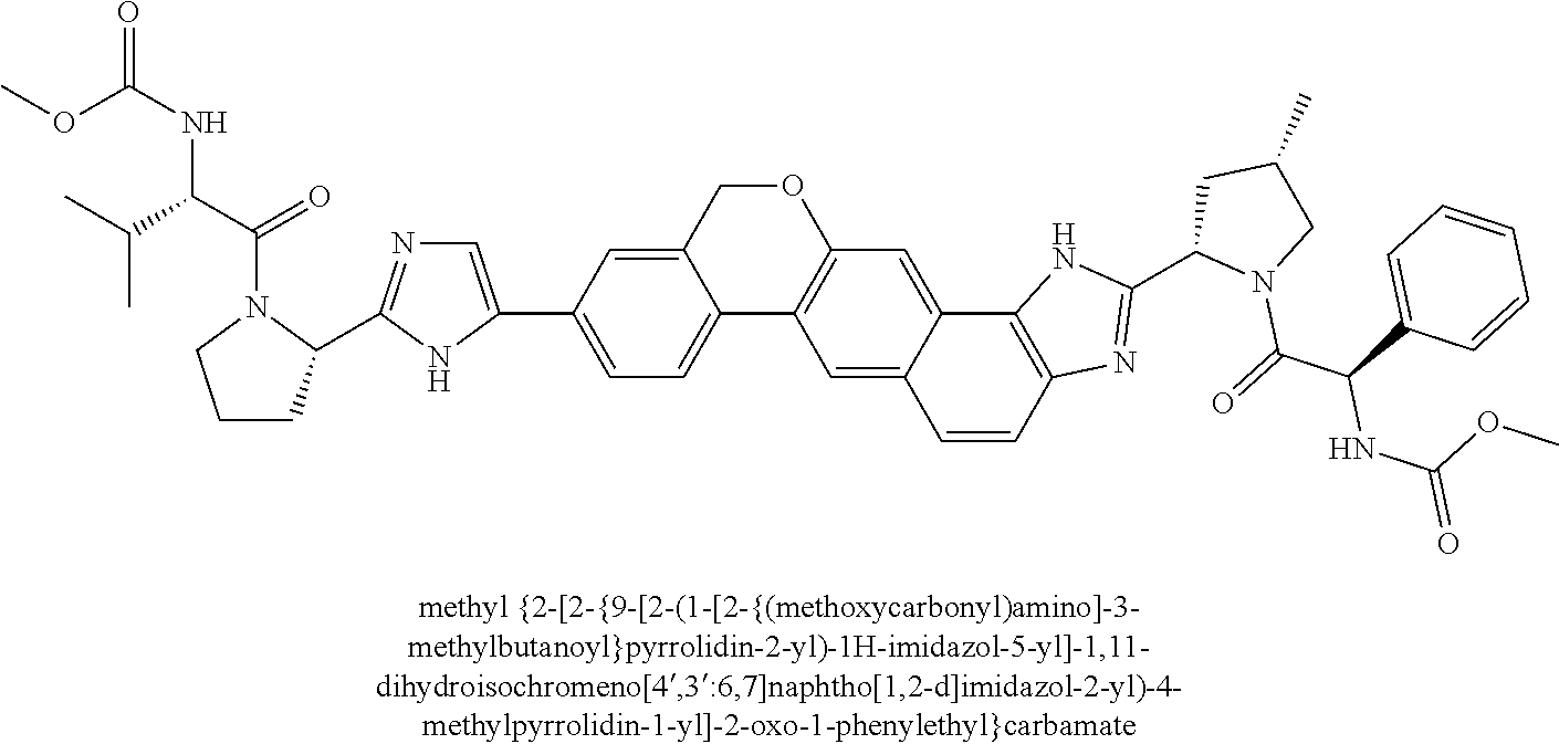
C12=CC=C(C3=CN=C(C4N(C(C(NC(=O)OC)C(C)C)=O)CCC4)N3)C=C1COC1=C2C=C2C(=C1)C1=C(C=C2)N=C(C2N(C(=O)C(C3=CC=CC=C3)NC(OC)=O)CC(C)C2)N1
